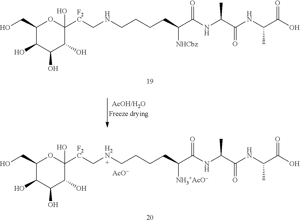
C1(CO)C(O)C(O)C(O)C(O)([F2C]CNCCCCC(C(NC(C(NC(C(O)=O)C)=O)C)=O)[NHCbz])O1.C1(CO)C(O)C(O)C(O)C(O)([F2C]C[H2N]CCCCC(C(NC(C(NC(C(O)=O)C)=O)C)=O)[NH3+AcO-])O1.[AcO-]
